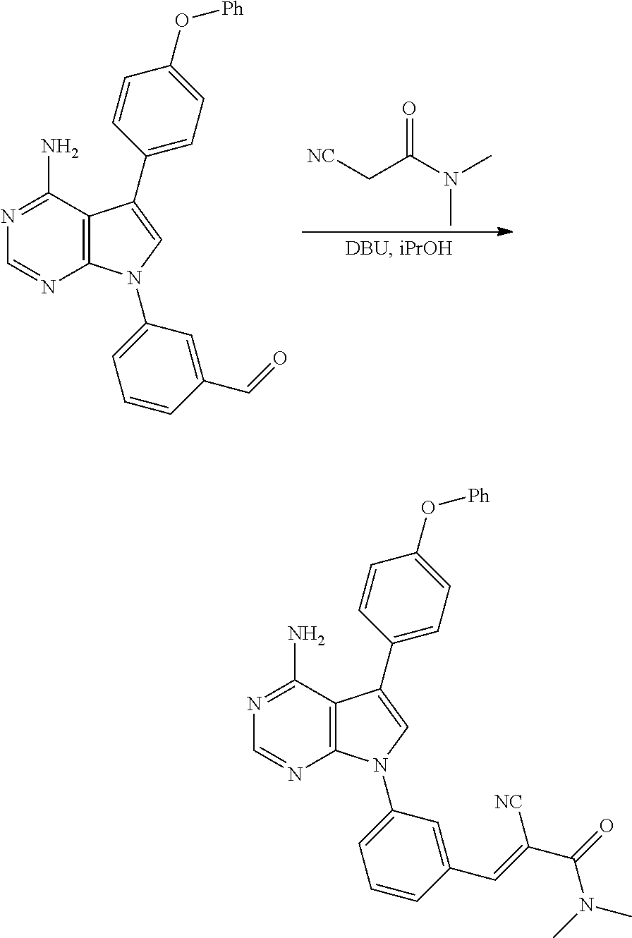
[NC]CC(N(C)C)=O.C12=C(N(C3=CC=CC(C=O)=C3)C=C1C1=CC=C(O[Ph])C=C1)N=CN=C2N.C12=C(N(C3=CC=CC(C=C(C(=O)N(C)C)[NC])=C3)C=C1C1=CC=C(O[Ph])C=C1)N=CN=C2N
